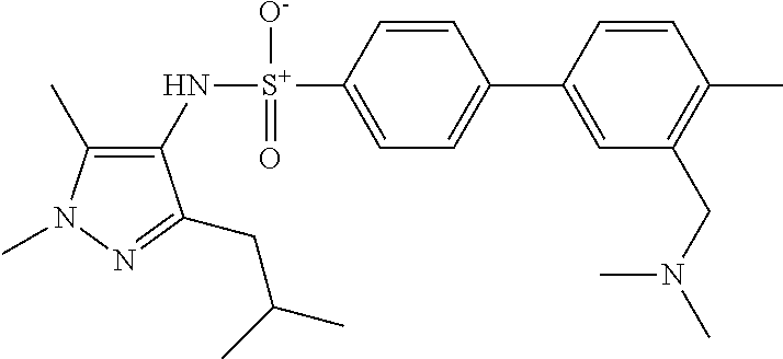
C1(C)=C(N[S+](C2=CC=C(C3=CC(CN(C)C)=C(C)C=C3)C=C2)([O-])=O)C(CC(C)C)=NN1C
